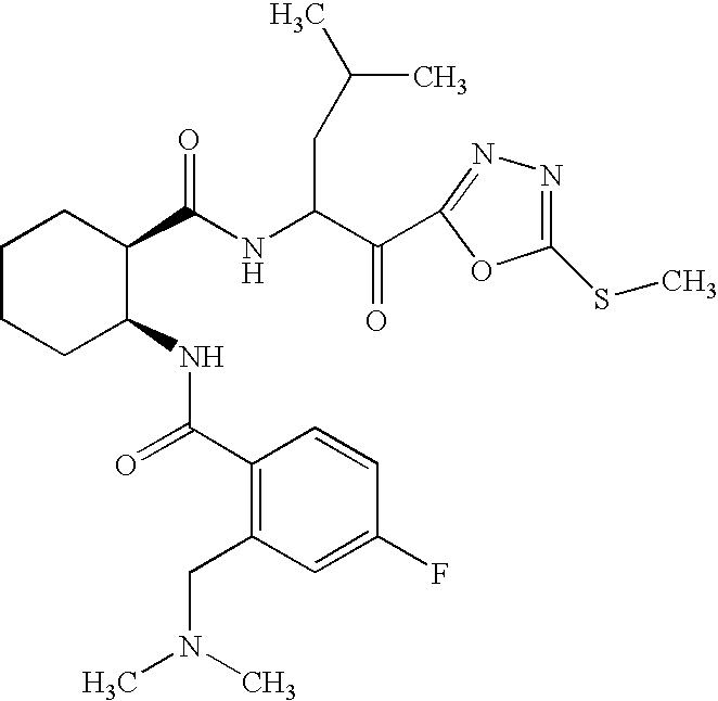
C1(C(=O)NC2CCCCC2C(NC(C(=O)C2=NN=C(SC)O2)CC(C)C)=O)=C(CN(C)C)C=C(F)C=C1
